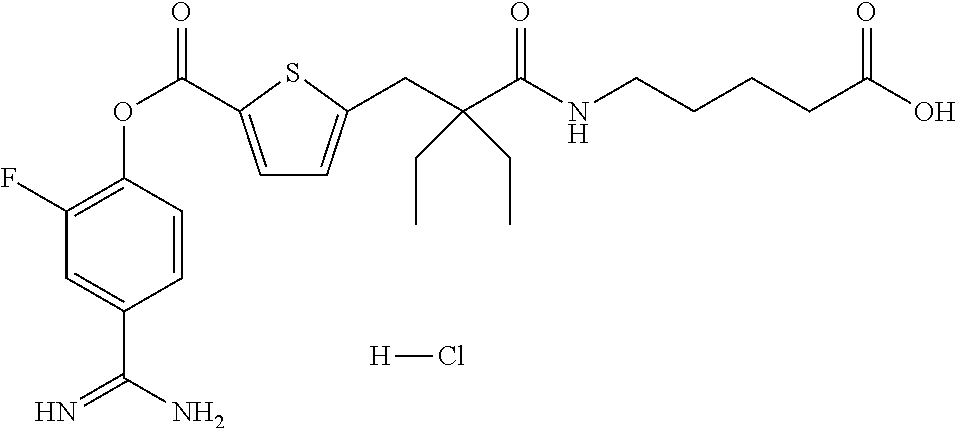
C1(F)=C(OC(=O)C2=CC=C(CC(C(=O)NCCCCC(O)=O)(CC)CC)S2)C=CC(C(N)=N)=C1.[H]Cl
